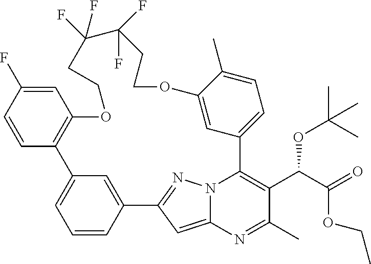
C1(F)(F)C(F)(F)CCOC2=CC(=CC=C2C)C2=C(C(C(=O)OCC)OC(C)(C)C)C(C)=NC3=CC(=NN32)C2=CC(=CC=C2)C2=C(C=C(F)C=C2)OCC1
